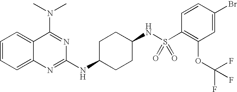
C1=CC=C2C(=C1)C(N(C)C)=NC(NC1CCC(NS(C3=C(OC(F)(F)F)C=C(Br)C=C3)(=O)=O)CC1)=N2
